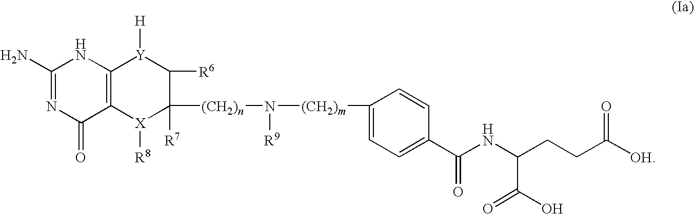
C1(N)=NC(=O)C2=C(N1)[Y]([H])C([R6])C([R7])([(CH2)n]N([(CH2)m]C1=CC=C(C(NC(C(=O)O)CCC([OH])=O)=O)C=C1)[R9])[X]2[R8]
